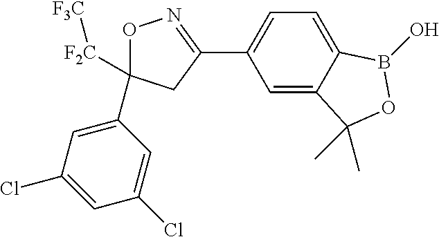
O1C(C2=CC(Cl)=CC(Cl)=C2)([F2C][F3C])CC(C2=CC=C3C(=C2)C(C)(C)OB3O)=N1
